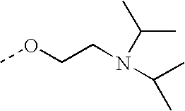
COCCN(C(C)C)C(C)C
